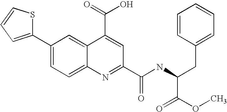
C1(C2=CC=C3C(=C2)C(C(O)=O)=CC(C(NC(CC2=CC=CC=C2)C(=O)OC)=O)=N3)=CC=CS1
